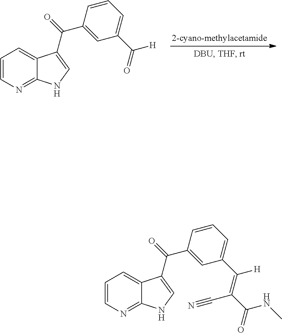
C1=CN=C2C(=C1)C(C(C1=CC(C(=O)[H])=CC=C1)=O)=CN2.C1=CN=C2C(=C1)C(C(C1=CC(C(=C(C#N)C(NC)=O)[H])=CC=C1)=O)=CN2
